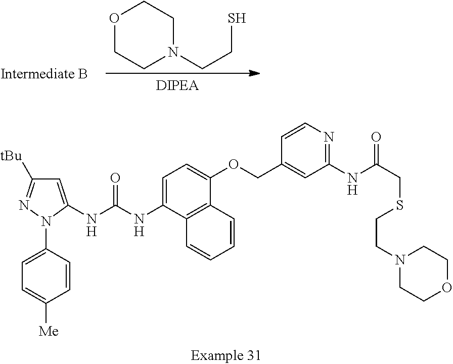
C1(N2C(NC(NC3=CC=C(OCC4=CC(NC(CSCCN5CCOCC5)=O)=NC=C4)C4=C3C=CC=C4)=O)=CC([tBu])=N2)=CC=C([Me])C=C1.O1CCN(CCS)CC1
